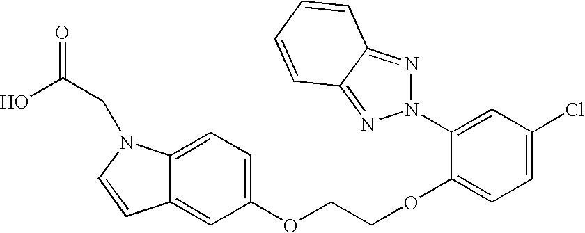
C12=CC=C(OCCOC3=CC=C(Cl)C=C3N3N=C4C(=N3)C=CC=C4)C=C1C=CN2CC(O)=O
